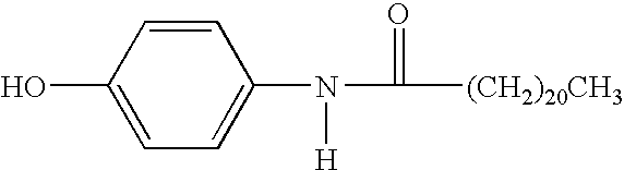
C1=CC(O)=CC=C1N([H])C(=O)[(CH2)20CH3]
